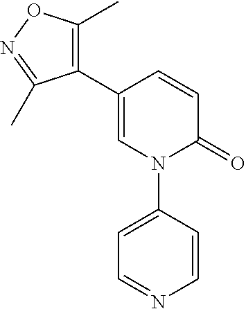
C1=C(C2=C(C)ON=C2C)C=CC(=O)N1C1=CC=NC=C1
